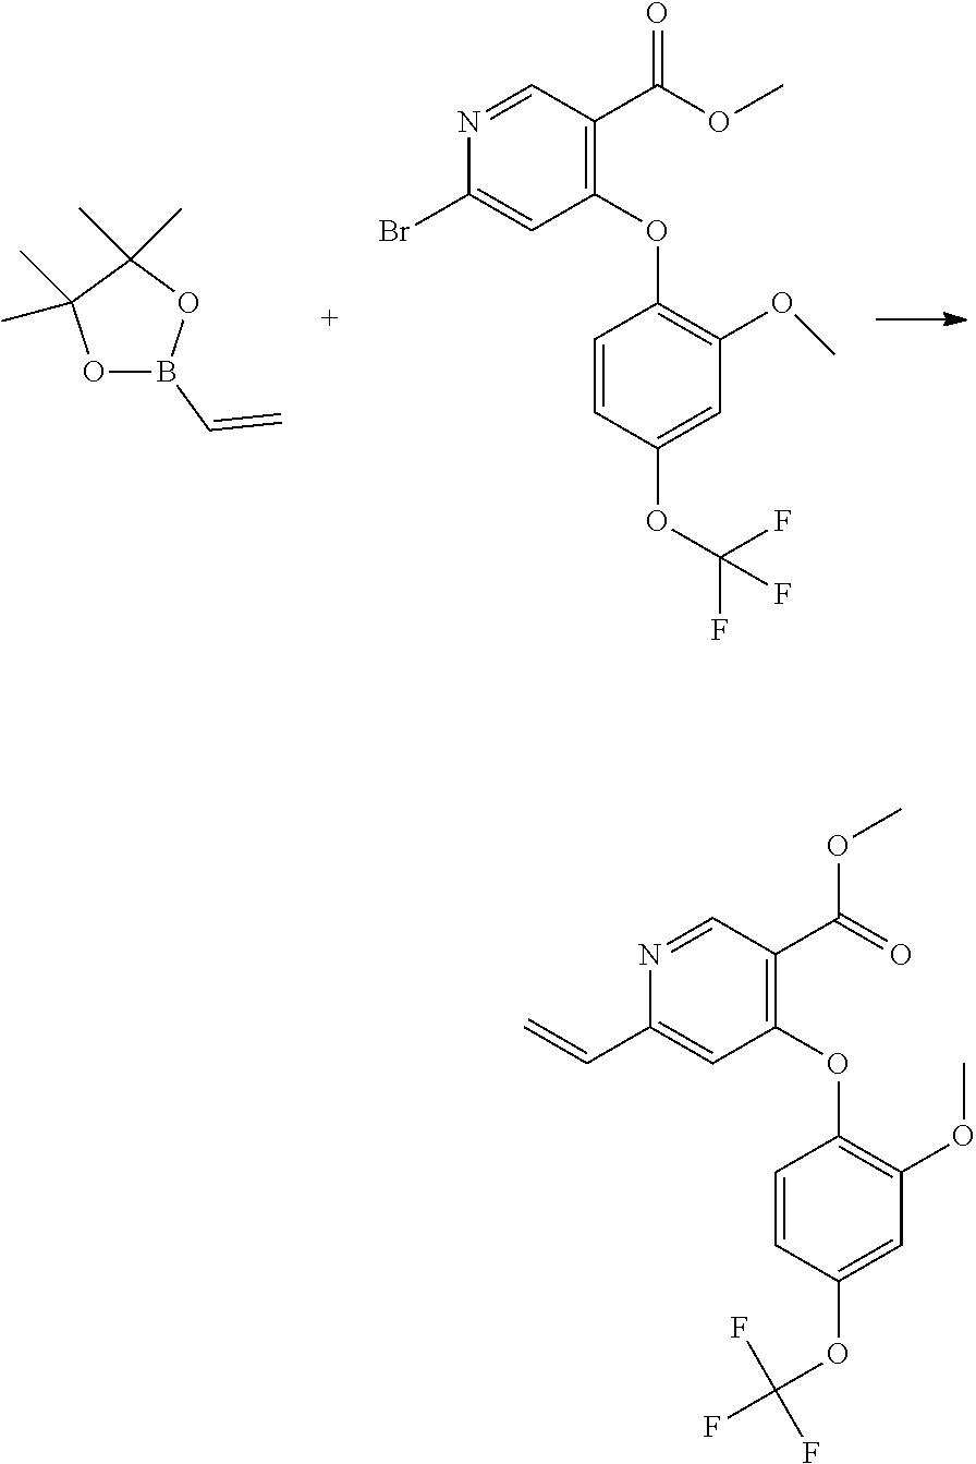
O1B(C=C)OC(C)(C)C1(C)C.N1=CC(C(OC)=O)=C(OC2=C(OC)C=C(OC(F)(F)F)C=C2)C=C1Br.N1=CC(C(OC)=O)=C(OC2=C(OC)C=C(OC(F)(F)F)C=C2)C=C1C=C
